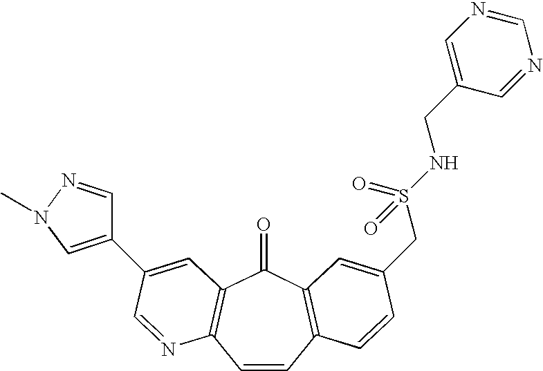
C1=CC2=C(C(=O)C3=C1N=CC(C1=CN(C)N=C1)=C3)C=C(CS(NCC1=CN=CN=C1)(=O)=O)C=C2
